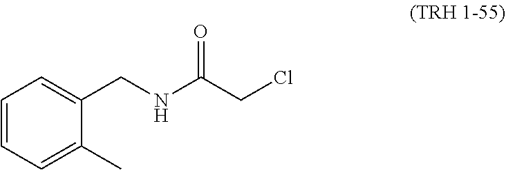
C1=CC=C(C)C(CNC(CCl)=O)=C1
